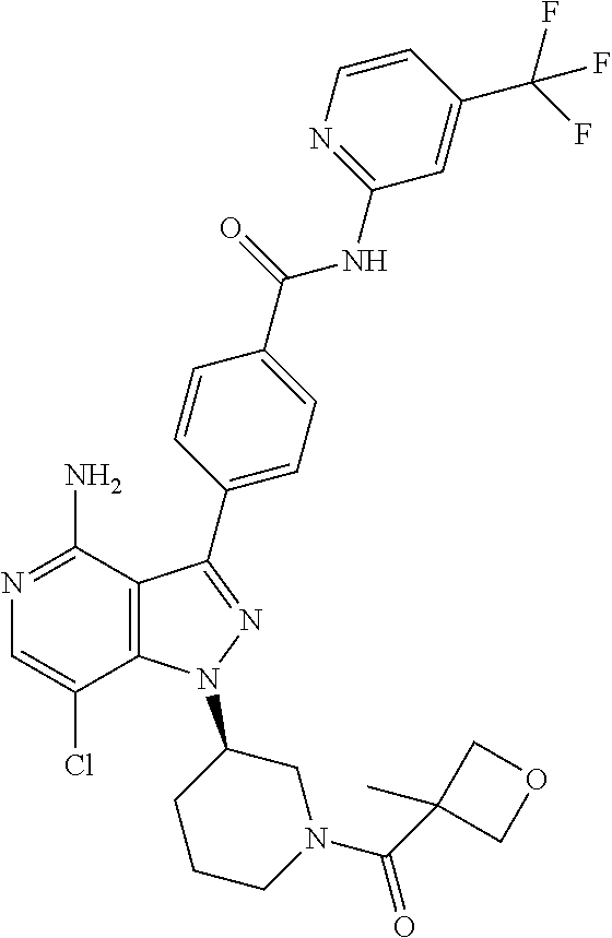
C12=C(C(N)=NC=C1Cl)C(C1=CC=C(C(=O)NC3=NC=CC(C(F)(F)F)=C3)C=C1)=NN2C1CCCN(C(C2(C)COC2)=O)C1
